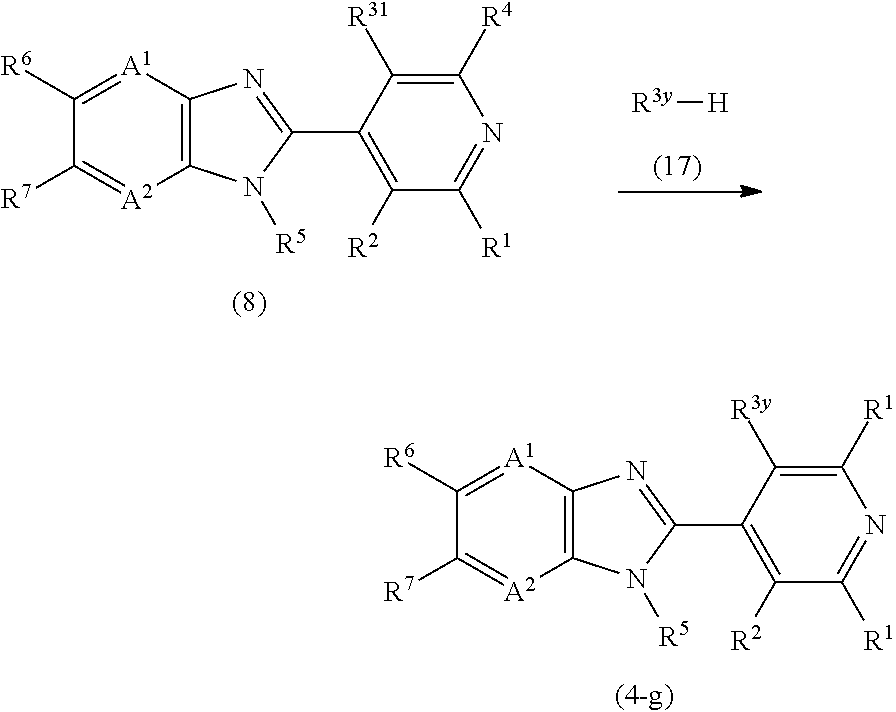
C12=C([A1]=C([R6])C([R7])=[A2]1)N=C(C1=C([R2])C([R1])=NC([R1])=C1[R3y])N2[R5].C12=C([A1]=C([R6])C([R7])=[A2]1)N=C(C1=C([R2])C([R1])=NC([R4])=C1[R31])N2[R5].[ R3y][H]
